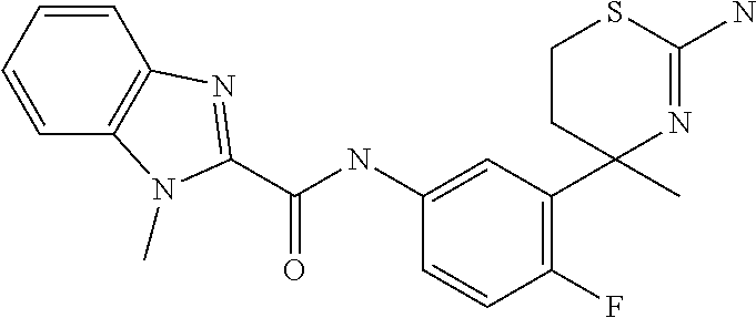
C1(NC(=O)C2=NC3=C(C=CC=C3)N2C)=CC(C2(C)N=C(N)SCC2)=C(F)C=C1
